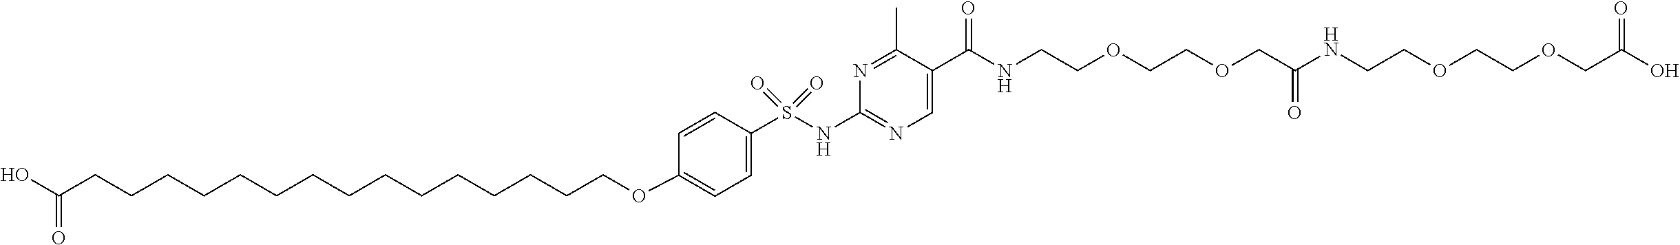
C1=C(OCCCCCCCCCCCCCCCC(O)=O)C=CC(S(NC2=NC=C(C(=O)NCCOCCOCC(NCCOCCOCC(O)=O)=O)C(C)=N2)(=O)=O)=C1
